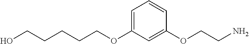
C(OC1=CC=CC(OCCN)=C1)CCCCO
